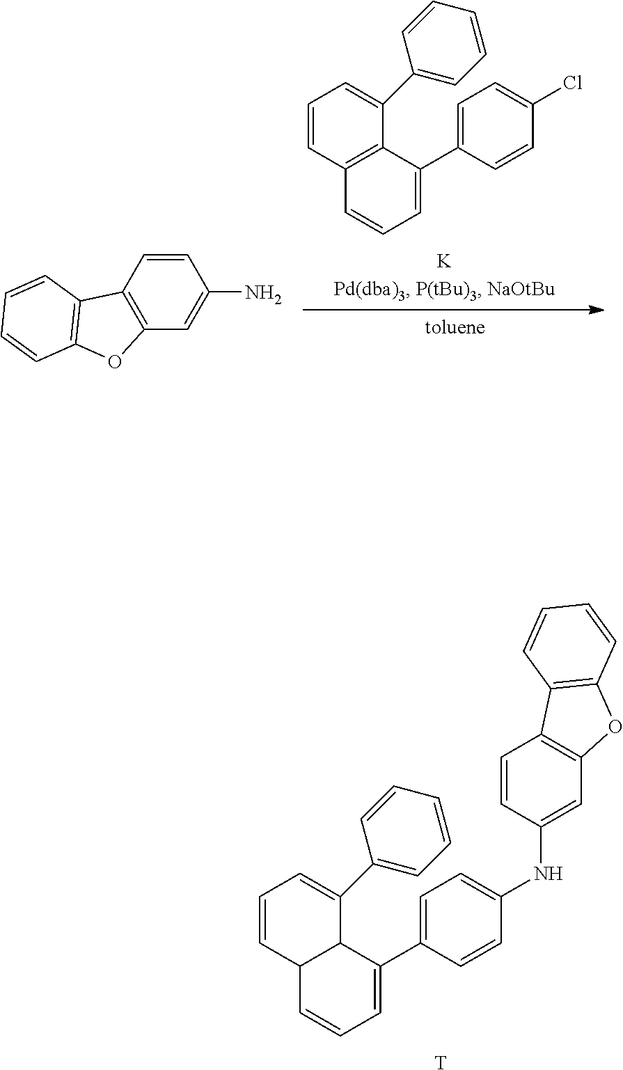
C1=C(C2=CC=CC3C2C(C2=CC=CC=C2)=CC=C3)C=CC(NC2=CC3=C(C=C2)C2=C(O3)C=CC=C2)=C1.[T].C1=C(C2=CC=CC3=C2C(C2=CC=CC=C2)=CC=C3)C=CC(Cl)=C1.C1=CC2=C(C=C1N)OC1=C2C=CC=C1
